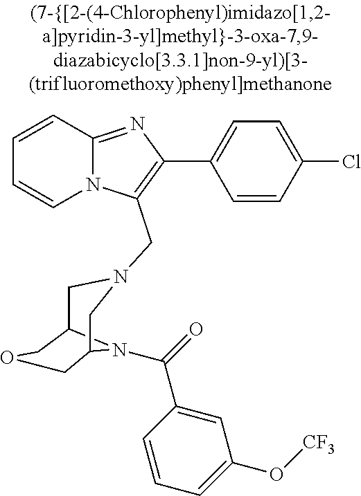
N12C(=NC(C3=CC=C(Cl)C=C3)=C1CN1CC3N(C(=O)C4=CC(O[CF3])=CC=C4)C(C1)COC3)C=CC=C2
